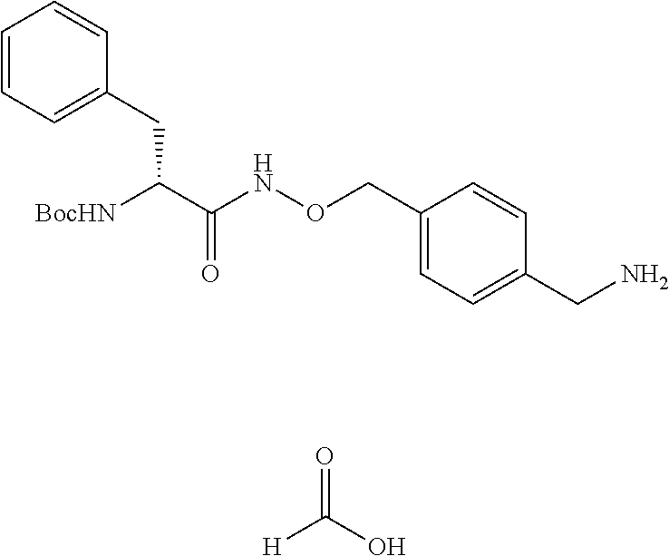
C1(CC(C(NOCC2=CC=C(CN)C=C2)=O)[BocHN])=CC=CC=C1.[H]C(O)=O
